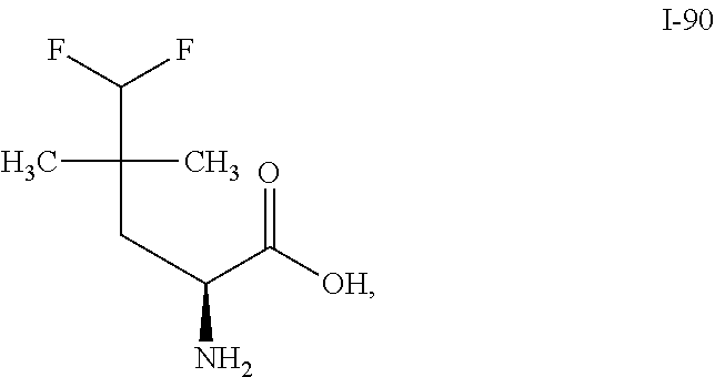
FC(F)C(C)(C)CC(N)C([OH])=O
